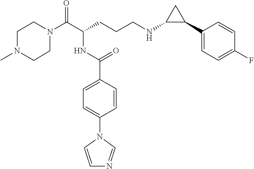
C1N(C(C(CCCNC2C(C3=CC=C(F)C=C3)C2)NC(C2=CC=C(N3C=CN=C3)C=C2)=O)=O)CCN(C)C1
